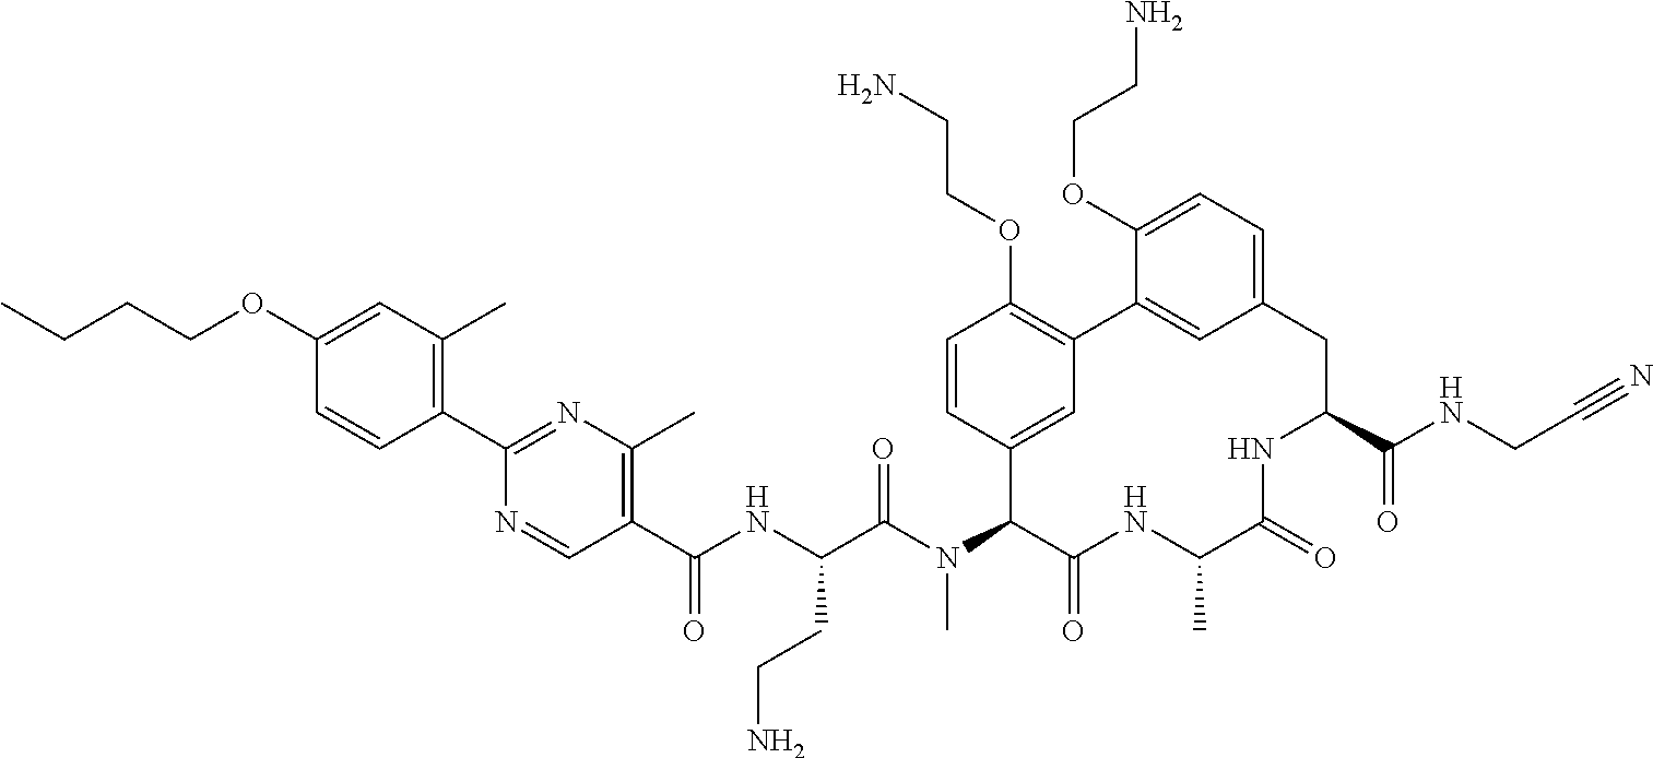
C1(C(NC(C(N(C2C(=O)NC(C)C(=O)NC(C(NCC#N)=O)CC3=CC=C(OCCN)C(=C3)C3=C(OCCN)C=CC2=C3)C)=O)CCN)=O)=C(C)N=C(C2=C(C)C=C(OCCCC)C=C2)N=C1
